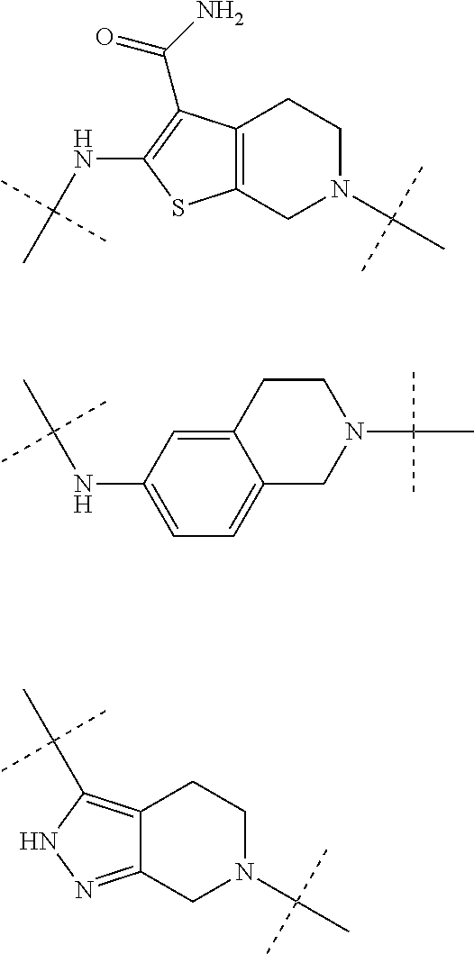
C12=C(CN(C(C)(C)C)CC1)SC(NC(C)(C)C)=C2C(N)=O.C1(NC(C)(C)C)=CC=C2C(=C1)CCN(C(C)(C)C)C2.C12=C(C(C)(C)C)NN=C1CN(C(C)(C)C)CC2
